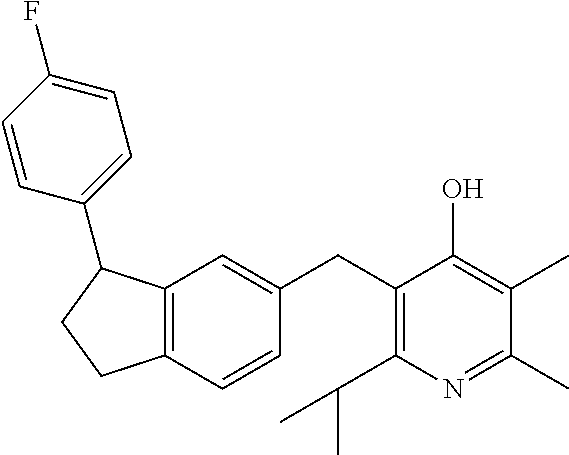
C1(CC2=C(C(C)C)N=C(C)C(C)=C2O)=CC2=C(C=C1)CCC2C1=CC=C(F)C=C1
